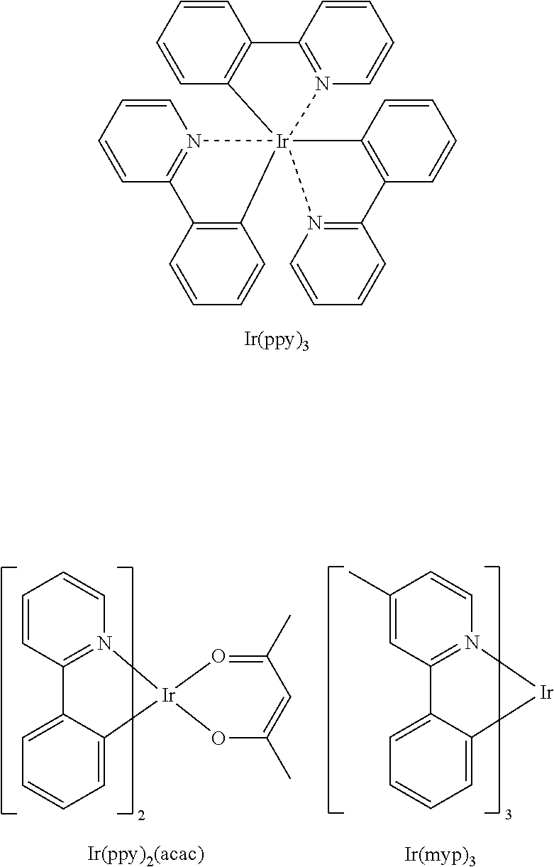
C1=CC=CC2=C1C1=N(C=CC=C1)[Ir]213(C2=C(C=CC=C2)C2=N1C=CC=C2)N1=C(C=CC=C1)C1=C3C=CC=C1.C1=C(C)C=CN2=C1C1=CC=CC=C1[Ir]2.C1=CN2=C(C=C1)C1=CC=CC=C1[Ir]21OC(C)=CC(C)=O1
